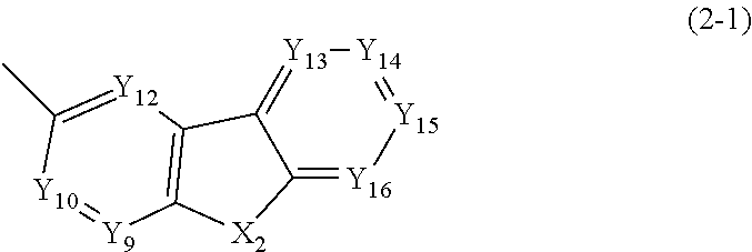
[Y13]1=C2C(=[Y16][Y15]=[Y14]1)[X2]C1=C2[Y12]=C(C)[Y10]=[Y9]1
